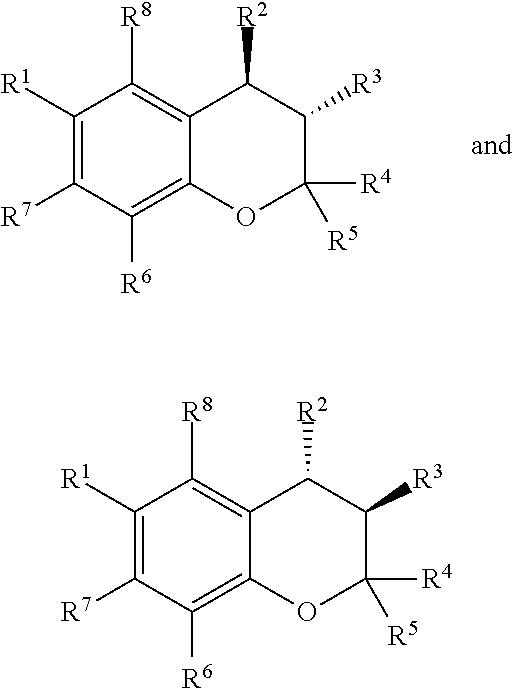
C1([R1])=C([R7])C([R6])=C2C(=C1[R8])C([R2])C([R3])C([R4])([R5])O2.C1([R1])=C([R7])C([R6])=C2C(=C1[R8])C([R2])C([R3])C([R4])([R5])O2
